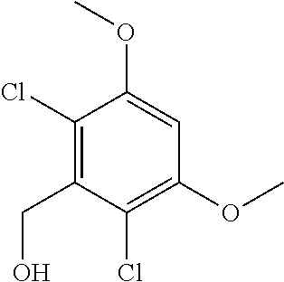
C1(Cl)=C(CO)C(Cl)=C(OC)C=C1OC
